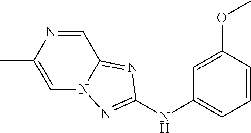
C1=NC(C)=CN2C1=NC(NC1=CC=CC(OC)=C1)=N2
